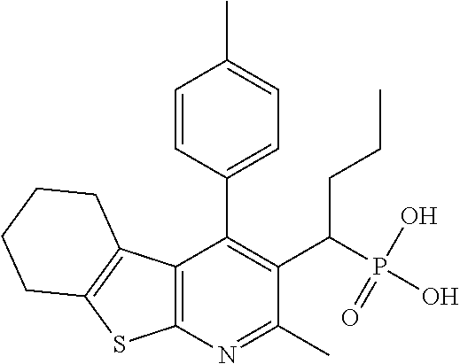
C12=C(N=C(C)C(C(P(O)(=O)O)CCC)=C1C1=CC=C(C)C=C1)SC1=C2CCCC1
